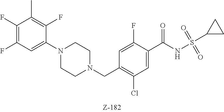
C1(F)=C(F)C=C(N2CCN(CC3=C(Cl)C=C(C(NS(C4CC4)(=O)=O)=O)C(F)=C3)CC2)C(F)=C1C
